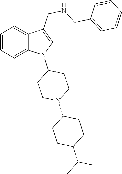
C1=CC=C2C(=C1)C(CNCC1=CC=CC=C1)=CN2C1CCN(C2CCC(C(C)C)CC2)CC1
